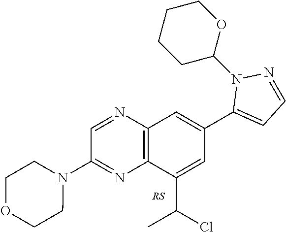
C1=C(C(C)Cl)C2=C(C=C1C1=CC=NN1C1OCCCC1)N=CC(N1CCOCC1)=N2
